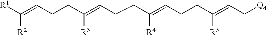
[R1]C(=CCCC(=CCCC(=CCCC(=CC[Q4])[R5])[R4])[R3])[R2]
